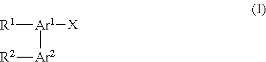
[Ar1]([Ar2][R2])([R1])[X]
